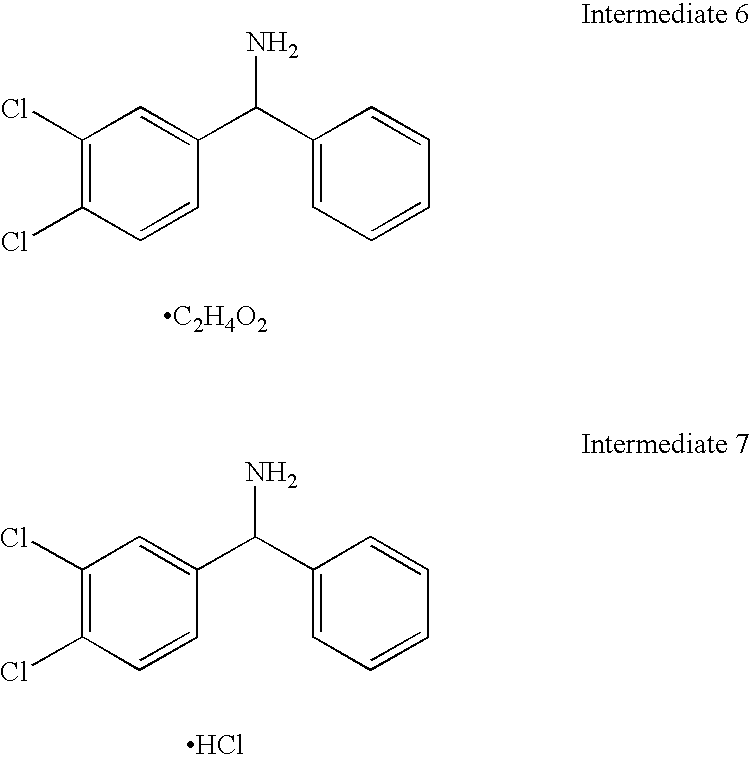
C1(Cl)=C(Cl)C=CC(C(C2=CC=CC=C2)N)=C1.[C2H4O2].C1(Cl)=C(Cl)C=CC(C(C2=CC=CC=C2)N)=C1.Cl
